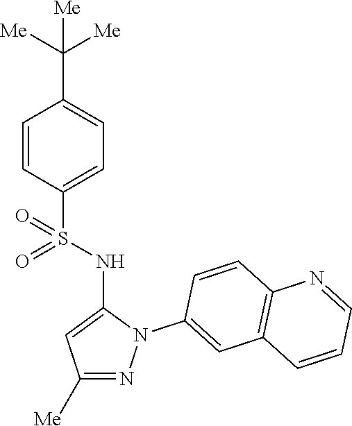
C1(C([Me])([Me])[Me])=CC=C(S(=O)(=O)NC2=CC([Me])=NN2C2=CC3=C(C=C2)N=CC=C3)C=C1
